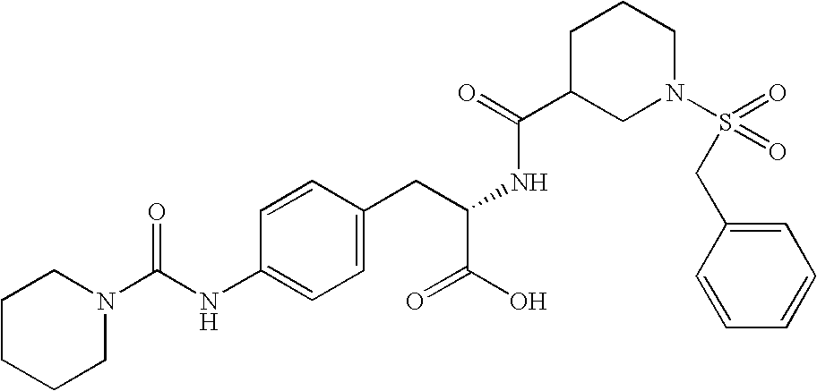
C1CCCN(C(NC2=CC=C(CC(NC(C3CN(S(CC4=CC=CC=C4)(=O)=O)CCC3)=O)C(O)=O)C=C2)=O)C1
